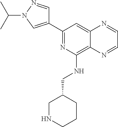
C1(C2=CN(C(C)C)N=C2)=NC(NCC2CNCCC2)=C2C(=C1)N=CC=N2
